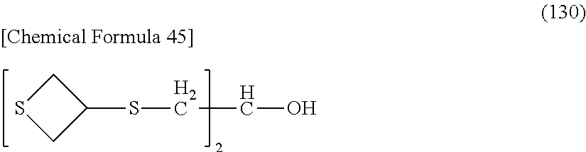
S1CC(SCCO)C1
